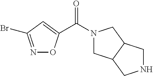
N1(C(=O)C2=CC(Br)=NO2)CC2C(C1)CNC2
